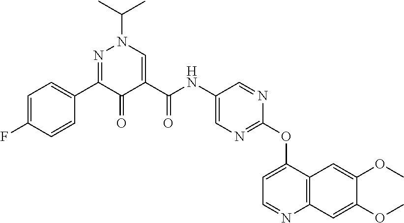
C1=C(F)C=CC(C2=NN(C(C)C)C=C(C(NC3=CN=C(OC4=CC=NC5=C4C=C(OC)C(OC)=C5)N=C3)=O)C2=O)=C1
